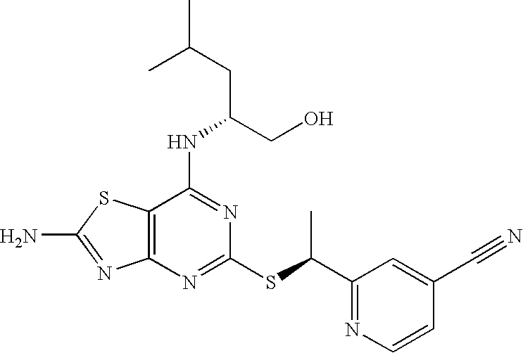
C12=C(N=C(SC(C3=NC=CC(C#N)=C3)C)N=C1NC(CC(C)C)CO)N=C(N)S2
